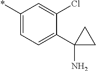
*C1=CC=C(C2(N)CC2)C(Cl)=C1
